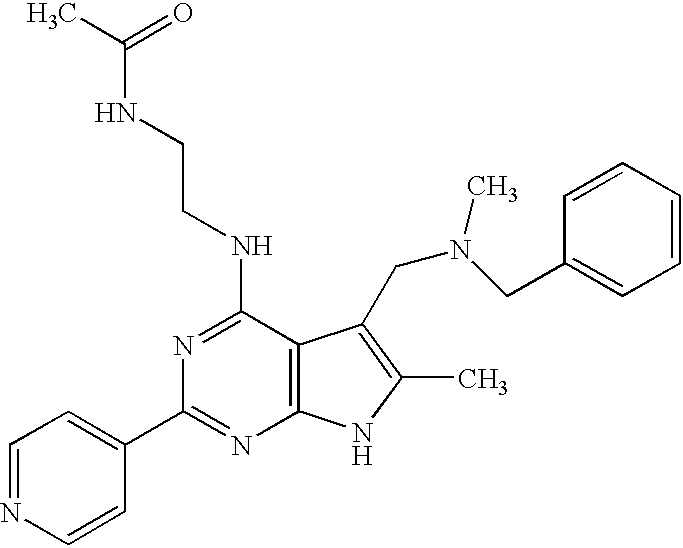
C12=C(C(NCCNC(C)=O)=NC(C3=CC=NC=C3)=N1)C(CN(CC1=CC=CC=C1)C)=C(C)N2
